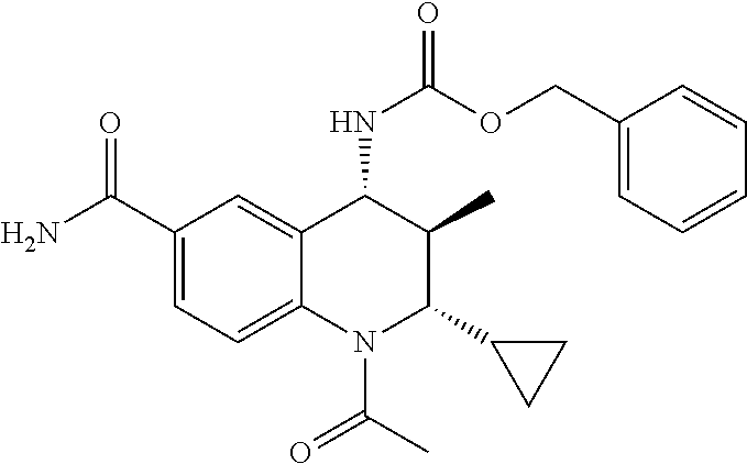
C1(C(N)=O)=CC=C2C(=C1)C(NC(=O)OCC1=CC=CC=C1)C(C)C(C1CC1)N2C(C)=O
